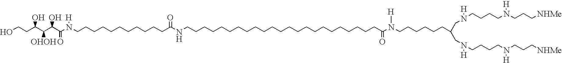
C(CCCCCC(NCCCCCCCCCCCCCCCCCCCCCCCC(N(CCCCCCC(CN([H])CCCCN([H])CCC[NHMe])CN([H])CCCCN([H])CCC[NHMe])[H])=O)=O)CCCCCN([H])C(C(C(C(CCO)O)[OHOH])O)=O
